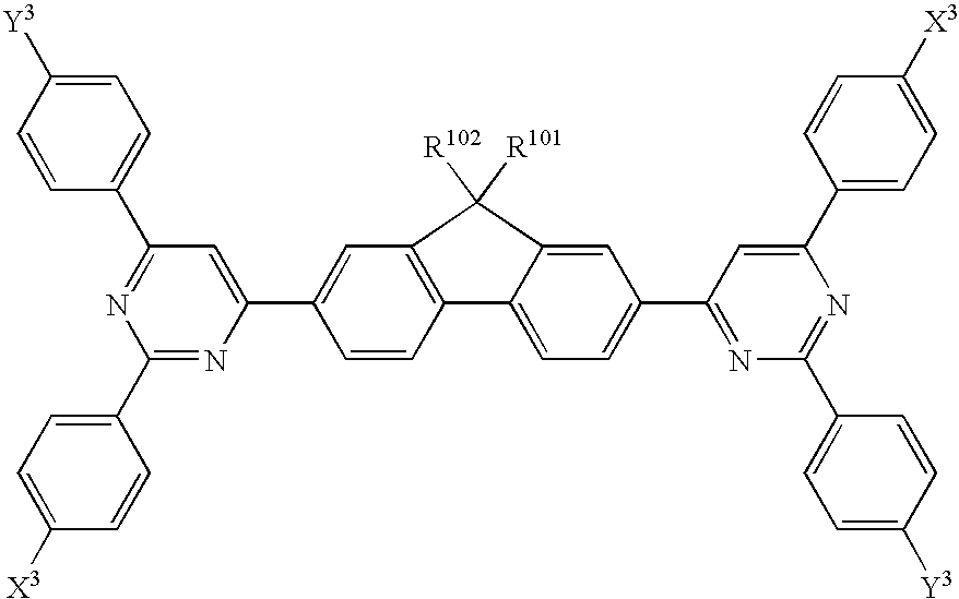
C1(C2=CC=C([X3])C=C2)=NC(C2=CC3=C(C=C2)C2=CC=C(C4=NC(C5=CC=C([Y3])C=C5)=NC(C5=CC=C([X3])C=C5)=C4)C=C2C3([R102])[R101])=CC(C2=CC=C([Y3])C=C2)=N1
